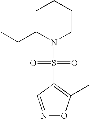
C1C(CC)N(S(=O)(=O)C2=C(C)ON=C2)CCC1
